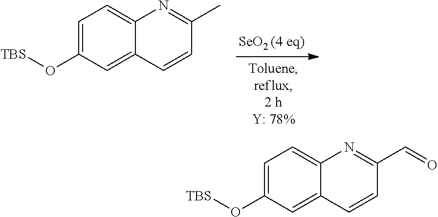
C1=C(O[TBS])C=C2C(=C1)N=C(C)C=C2.C1=C(O[TBS])C=C2C(=C1)N=C(C=O)C=C2
